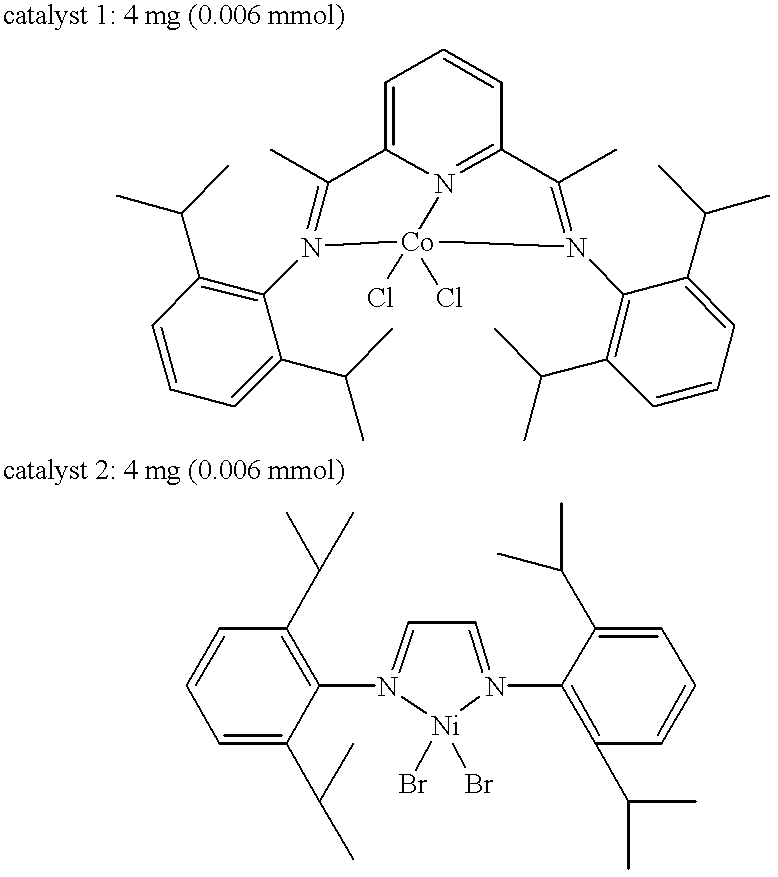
C1=C2N=C(C=C1)C(C)=N(C1=C(C(C)C)C=CC=C1C(C)C)[Co](Cl)(Cl)N(C1=C(C(C)C)C=CC=C1C(C)C)=C2C.C1=C(C(C)C)C(N2=CC=N(C3=C(C(C)C)C=CC=C3C(C)C)[Ni]2(Br)Br)=C(C(C)C)C=C1
